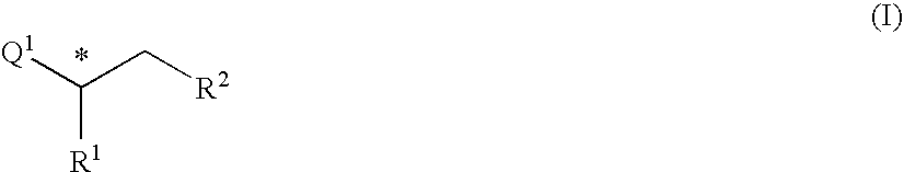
C([R1])([Q1])C[R2]
